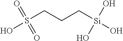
S(CCC[Si](O)(O)O)(O)(=O)=O
